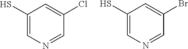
C1=C(Cl)C=NC=C1S.C1=C(Br)C=NC=C1S
